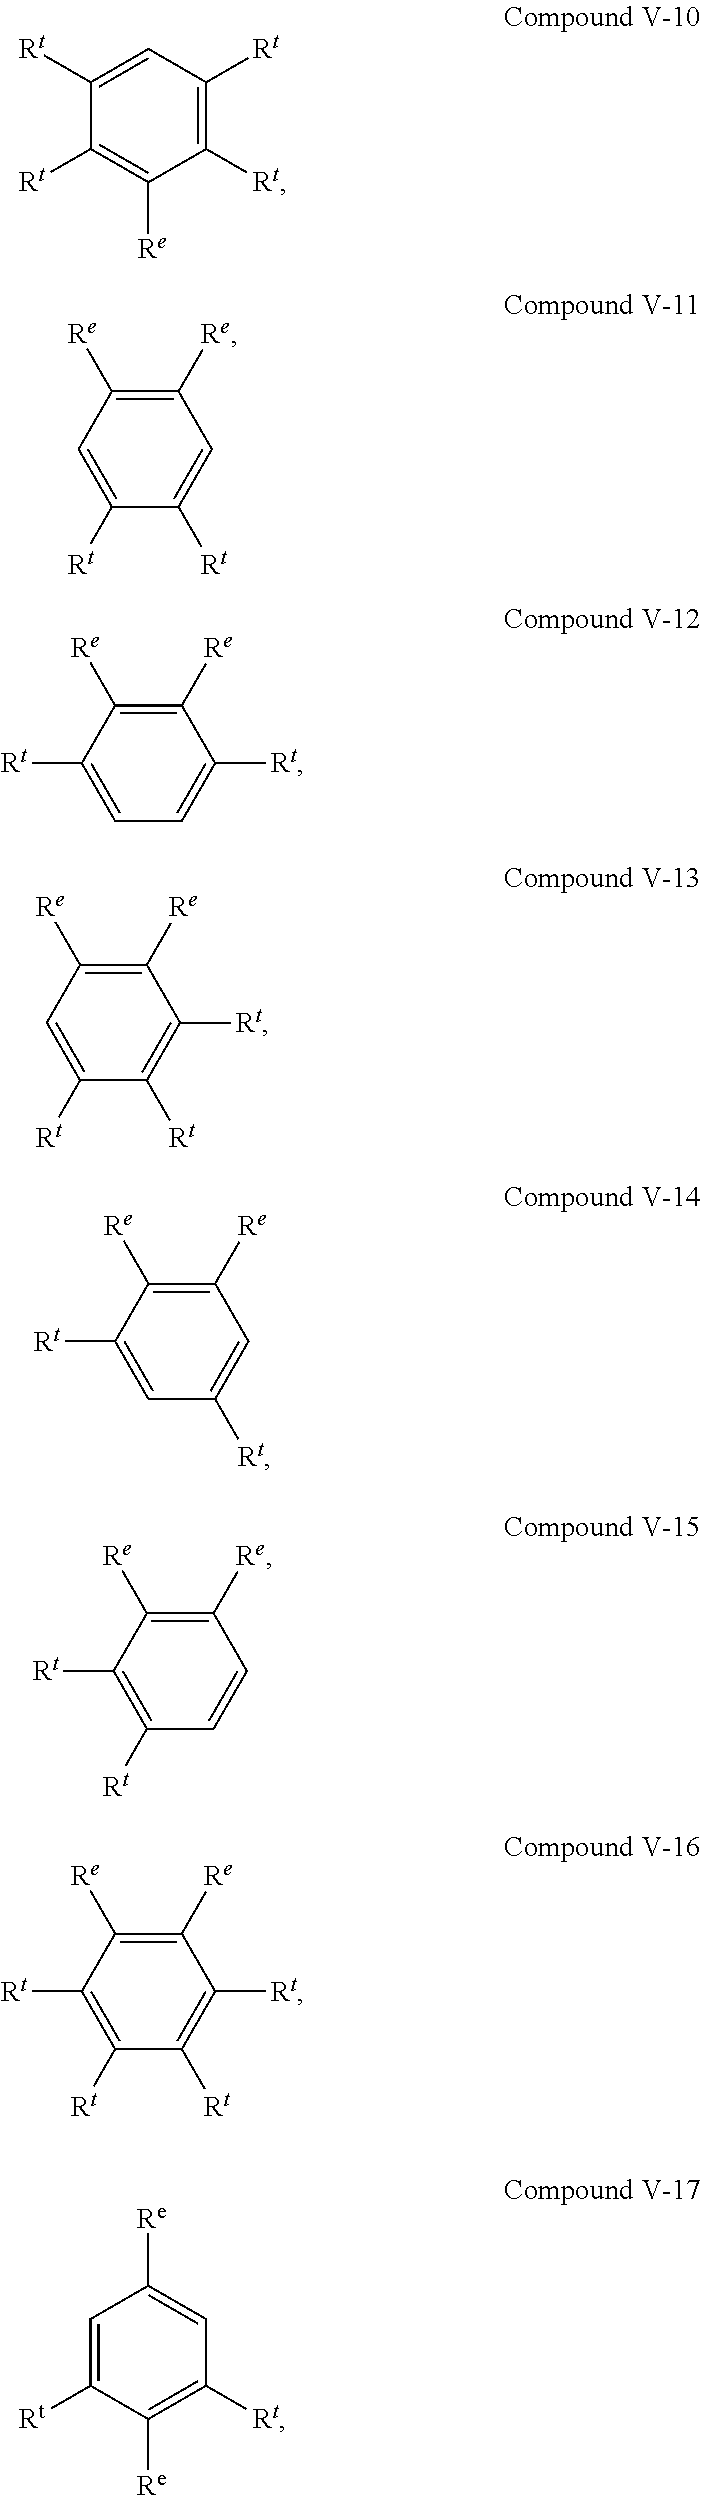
C1([Rt])=C([Rt])C=C([Rt])C([Rt])=C1[Re].C1([Re])=C([Re])C=C([Rt])C([Rt])=C1.C1([Re])=C([Re])C([Rt])=CC=C1[Rt].C1([Re])=C([Re])C=C([Rt])C([Rt])=C1[Rt].C1([Re])=C([Re])C([Rt])=CC([Rt])=C1.C1([Re])=C([Re])C([Rt])=C([Rt])C=C1.C1([Re])=C([Re])C([Rt])=C([Rt])C([Rt])=C1[Rt].C1=C([Rt])C([Re])=C([Rt])C=C1[Re]
